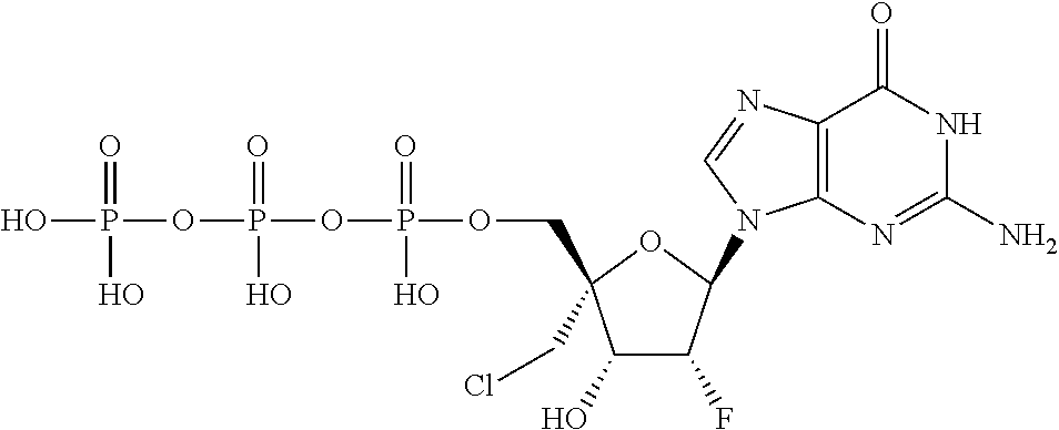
OP(=O)(OP(=O)(O)OP(=O)(O)OCC1(CCl)C(O)C(F)C(N2C3=C(N=C2)C(=O)NC(N)=N3)O1)O
